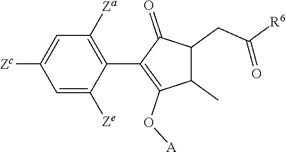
C1=C([Ze])C(C2=C(O[A])C(C)C(CC([R6])=O)C2=O)=C([Za])C=C1[Zc]
